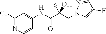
N1(CC(C(NC2=CC(Cl)=NC=C2)=O)(O)C)C=C(F)C=N1
